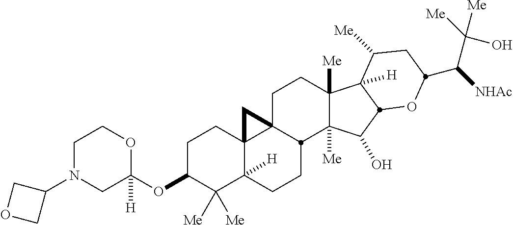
C1C(OC2([H])OCCN(C3COC3)C2)C([Me])([Me])C2([H])C3(C1)C1(CCC4([Me])C([Me])(C(O)C5C4([H])C([Me])CC(C(C([Me])([Me])O)[NHAc])O5)C1CC2)C3
